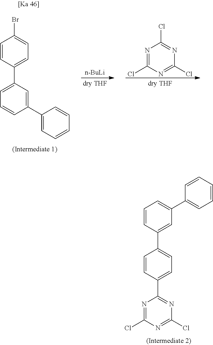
C1=CC(C2=CC=CC(C3=CC=CC=C3)=C2)=CC=C1Br.N1=C(Cl)N=C(Cl)N=C1Cl.[n-BuLi].N1=C(Cl)N=C(Cl)N=C1C1=CC=C(C2=CC(C3=CC=CC=C3)=CC=C2)C=C1
